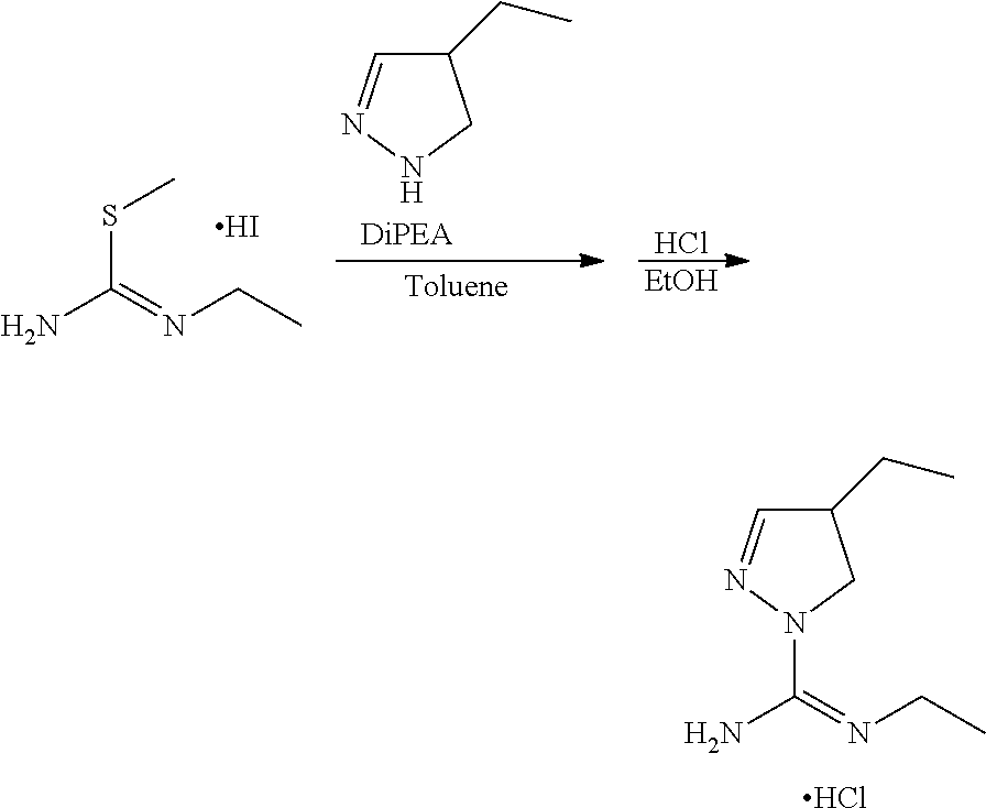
S(C(N)=NCC)C.I.C1(CC)C=NNC1.Cl.[EtOH].C(N)(=NCC)N1N=CC(CC)C1.Cl
